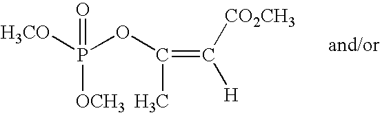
[H3CO]P(OC(=C([CO2CH3])[H])C)(=O)[OCH3]
